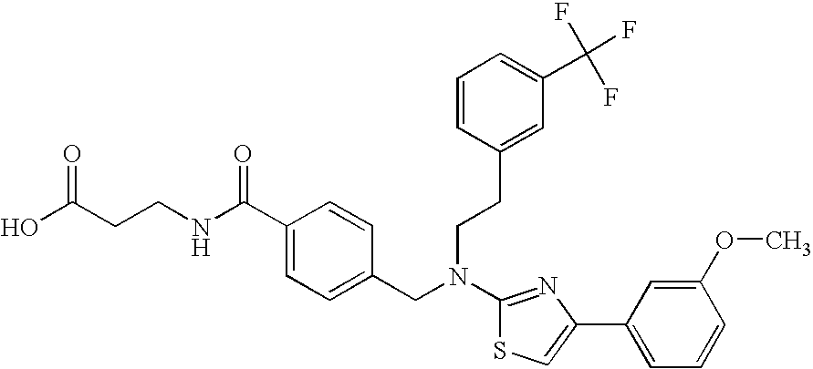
C1(C(NCCC(O)=O)=O)=CC=C(CN(C2=NC(C3=CC=CC(OC)=C3)=CS2)CCC2=CC(C(F)(F)F)=CC=C2)C=C1
